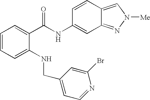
C1=C(NCC2=CC=NC(Br)=C2)C(C(NC2=CC3=NN([Me])C=C3C=C2)=O)=CC=C1
